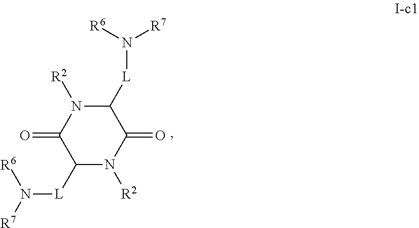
C1([L]N([R7])[R6])N([R2])C(=O)C([L]N([R7])[R6])N([R2])C1=O
